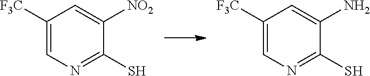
C1([F3C])=CN=C(S)C([NO2])=C1.C1([F3C])=CN=C(S)C(N)=C1
